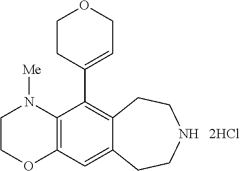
C1COC2=C(N1[Me])C(C1=CCOCC1)=C1C(=C2)CCNCC1
